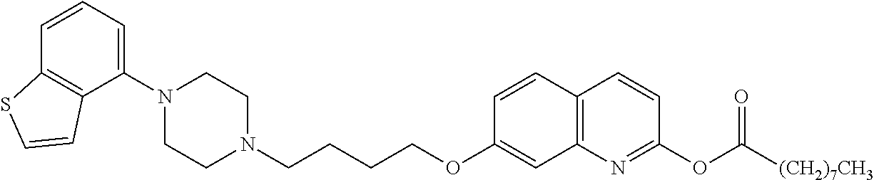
C1(N2CCN(CCCCOC3=CC4=C(C=C3)C=CC(OC([(CH2)7CH3])=O)=N4)CC2)=CC=CC2=C1C=CS2
